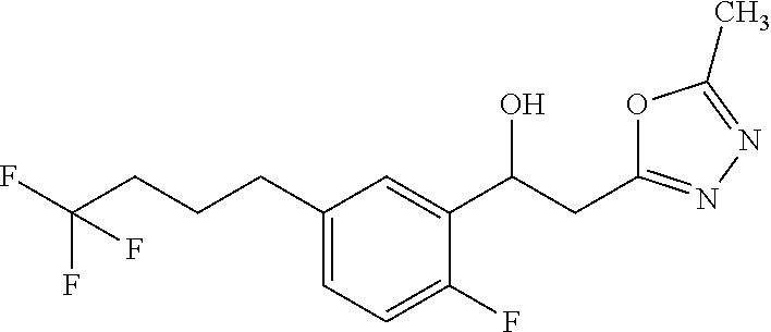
C(CCCC1=CC=C(F)C(C(CC2=NN=C(C)O2)O)=C1)(F)(F)F
